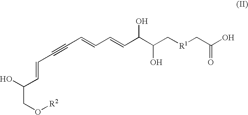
C(CO[R2])(O)C=CC#CC=CC=CC(C(C[R1]CC(O)=O)O)O
